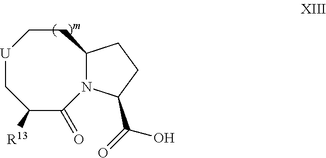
[U]1CC([R13])C(=O)N2C(CC1)CCC2C(O)=O
